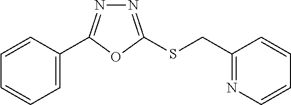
C1=C(C2=NN=C(SCC3=NC=CC=C3)O2)C=CC=C1
